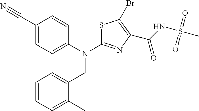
C1(C#N)=CC=C(N(C2=NC(C(NS(C)(=O)=O)=O)=C(Br)S2)CC2=CC=CC=C2C)C=C1
